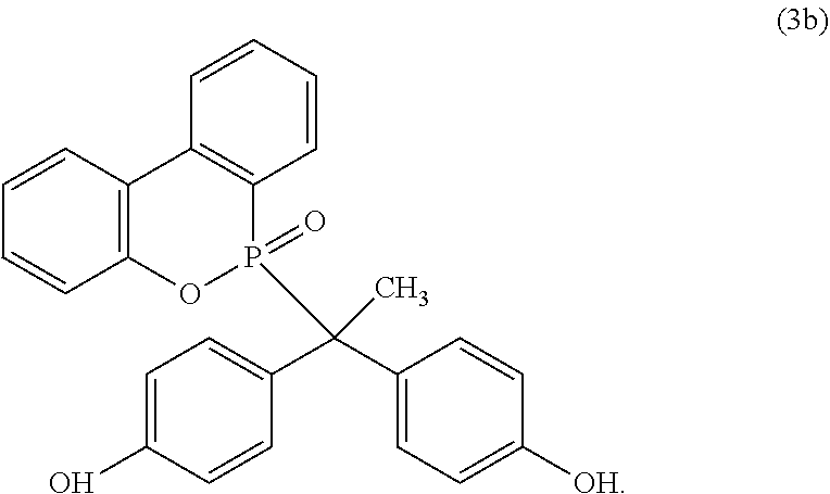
C12=C(C=CC=C1)C1=C(P(=O)(C(C)(C3=CC=C(O)C=C3)C3=CC=C([OH])C=C3)O2)C=CC=C1
